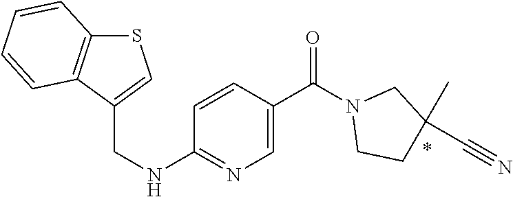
C1=C(C(N2CCC(C)(C#N)C2)=O)C=CC(NCC2=CSC3=C2C=CC=C3)=N1
